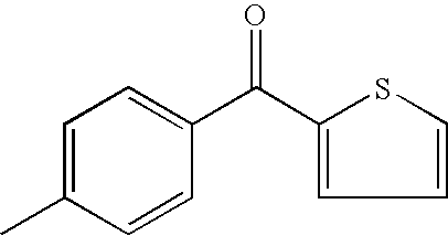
C1=CSC(C(C2=CC=C(C)C=C2)=O)=C1
